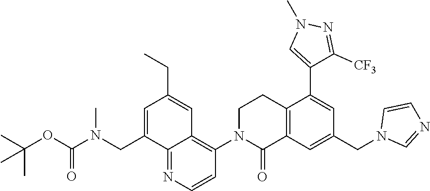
C(C1=CC(CC)=CC2=C(N3C(=O)C4=C(CC3)C(C3=CN(C)N=C3[CF3])=CC(CN3C=NC=C3)=C4)C=CN=C12)N(C)C(OC(C)(C)C)=O
